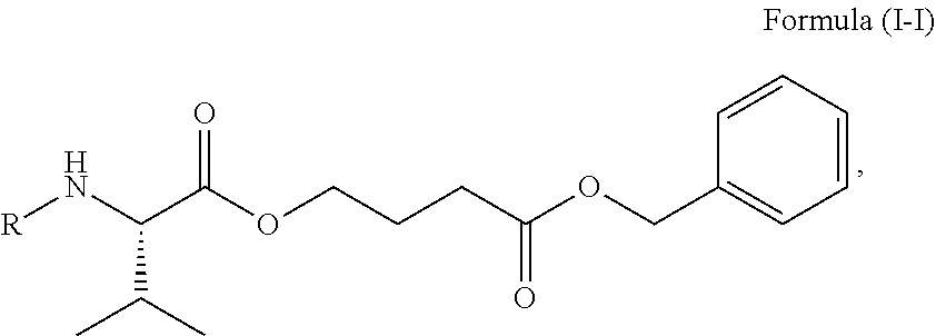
N(C(C(OCCCC(OCC1=CC=CC=C1)=O)=O)C(C)C)[R]
